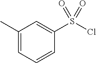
C1(S(Cl)(=O)=O)=CC(C)=CC=C1
